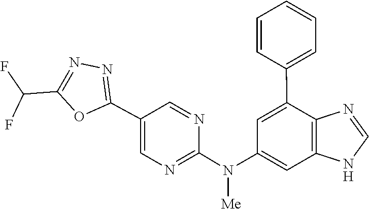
N(C1=NC=C(C2=NN=C(C(F)F)O2)C=N1)(C1=CC2=C(N=CN2)C(C2=CC=CC=C2)=C1)[Me]
